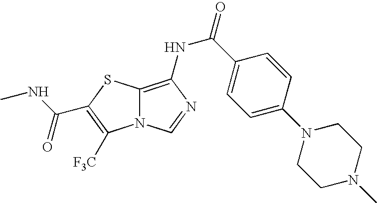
C12=C(NC(=O)C3=CC=C(N4CCN(C)CC4)C=C3)N=CN1C([F3C])=C(C(NC)=O)S2
